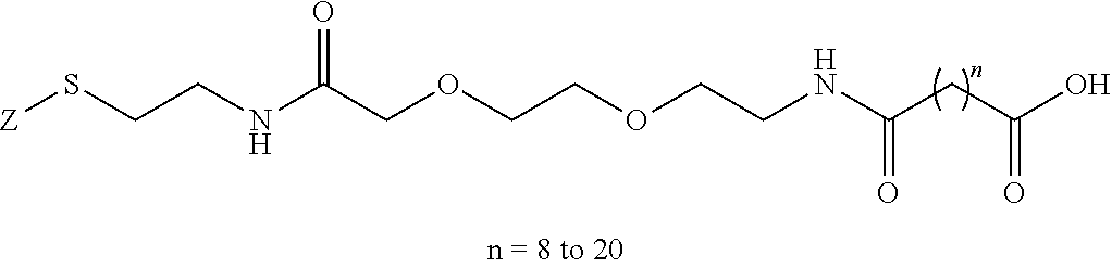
C(NC(COCCOCCNC(CC(O)=O)=O)=O)CS[Z]
